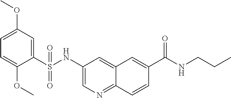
C1(S(NC2=CN=C3C(=C2)C=C(C(NCCC)=O)C=C3)(=O)=O)=CC(OC)=CC=C1OC
